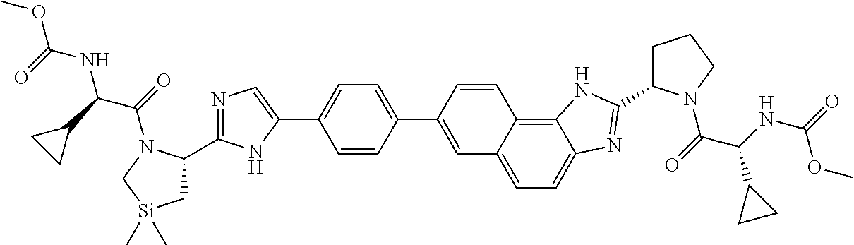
C1(C2=CC3=CC=C4C(=C3C=C2)NC(C2CCCN2C(=O)C(NC(=O)OC)C2CC2)=N4)=CC=C(C2=CN=C(C3C[Si](C)(C)CN3C(=O)C(NC(OC)=O)C3CC3)N2)C=C1
